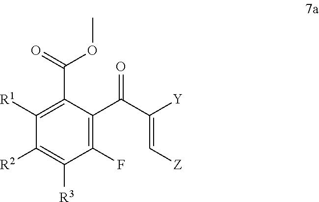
C1(F)=C(C(C([Y])=C[Z])=O)C(C(=O)OC)=C([R1])C([R2])=C1[R3]
